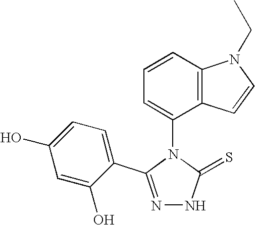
N1=C(C2=CC=C(O)C=C2O)N(C2=CC=CC3=C2C=CN3CC)C(=S)N1
